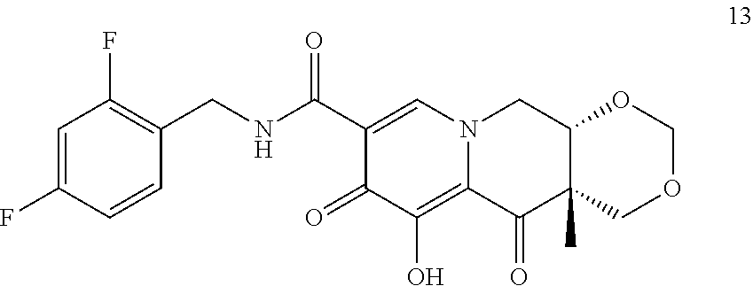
C1=C(F)C=CC(CNC(=O)C2=CN3C(=C(O)C2=O)C(=O)C2(C)C(C3)OCOC2)=C1F
